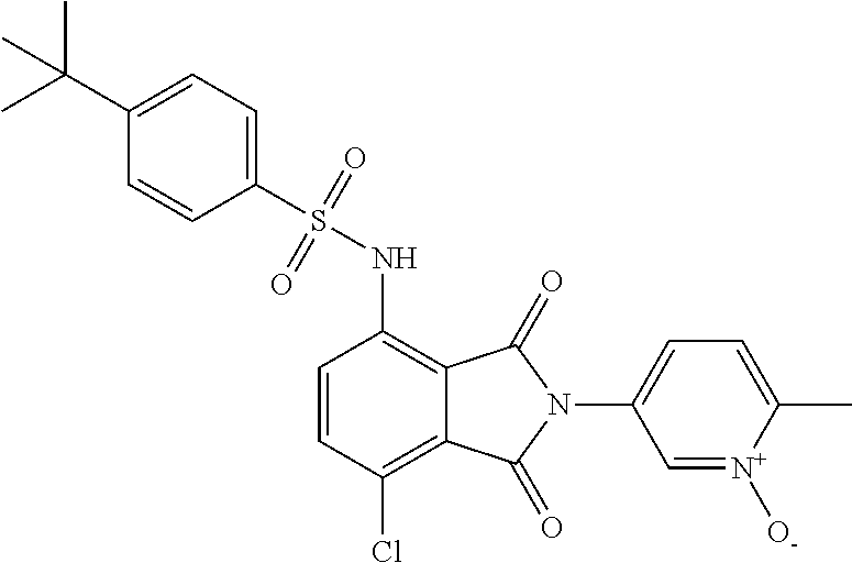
C1=CC(Cl)=C2C(=C1NS(=O)(=O)C1=CC=C(C(C)(C)C)C=C1)C(=O)N(C1=CC=C(C)[N+]([O-])=C1)C2=O
